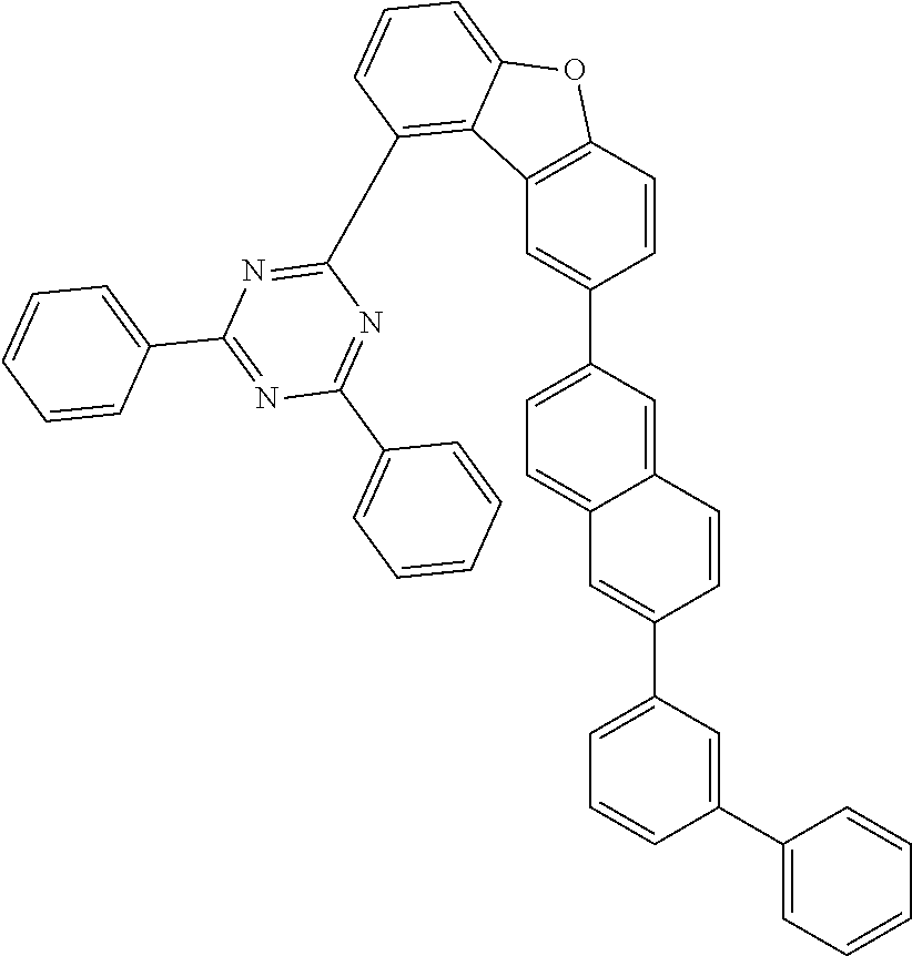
C12=C(C=C(C3=CC=C4C(=C3)C=CC(C3=CC=CC(C5=CC=CC=C5)=C3)=C4)C=C1)C1=C(C3=NC(C4=CC=CC=C4)=NC(C4=CC=CC=C4)=N3)C=CC=C1O2
